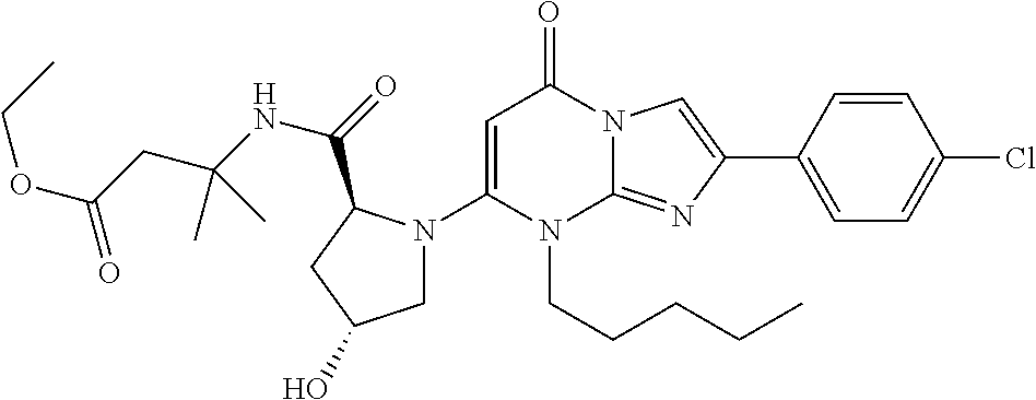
C1N(C2=CC(=O)N3C(=NC(C4=CC=C(Cl)C=C4)=C3)N2CCCCC)C(C(=O)NC(CC(OCC)=O)(C)C)CC1O
